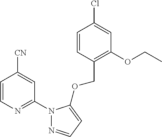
C1=CN=C(N2N=CC=C2OCC2=C(OCC)C=C(Cl)C=C2)C=C1[CN]
